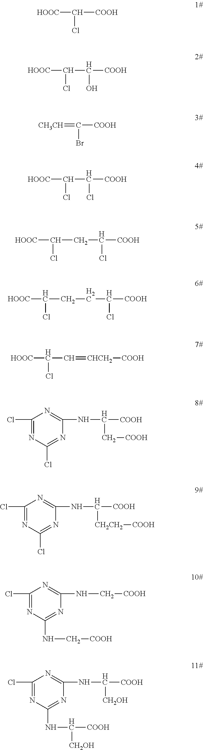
[HOOC]C([COOH])Cl.[HOOC]C(C([COOH])O)Cl.[CH3CH]=C(Br)[COOH].[HOOC]C(C([COOH])Cl)Cl.[HOOC]C(CC([COOH])Cl)Cl.[HOOC]C(CCC([COOH])Cl)Cl.[HOOC]C(C=[CHCH2][COOH])Cl.ClC1=NC(Cl)=NC(NC(C[COOH])[COOH])=N1.ClC1=NC(Cl)=NC(NC([CH2CH2][COOH])[COOH])=N1.ClC1=NC(NC[COOH])=NC(NC[COOH])=N1.ClC1=NC(NC([CH2OH])[COOH])=NC(NC([COOH])[CH2OH])=N1
